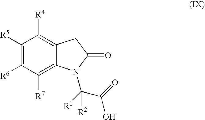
C1([R5])=C([R6])C([R7])=C2C(=C1[R4])CC(=O)N2C(C(=O)O)([R1])[R2]
